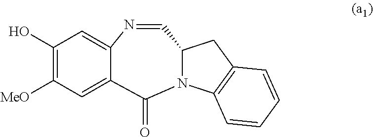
OC1=C([MeO])C=C2C(=C1)N=CC1N(C3=C(C1)C=CC=C3)C2=O
